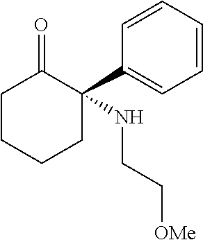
C1CCCC(C2=CC=CC=C2)(NCC[OMe])C1=O
